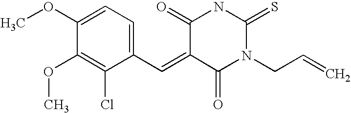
C1(C=C2C(=O)N(CC=C)C(=S)NC2=O)=CC=C(OC)C(OC)=C1Cl
